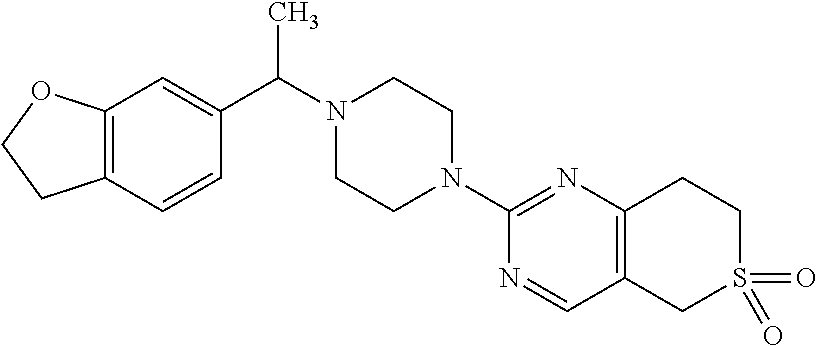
C12=C(C=CC(C(N3CCN(C4=NC5=C(C=N4)CS(=O)(=O)CC5)CC3)C)=C1)CCO2
